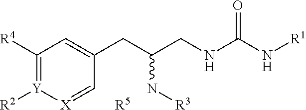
C1([R4])=[Y]([R2])[X]=CC(CC(N[R3])CNC(=O)N[R1])=C1.[R5]
